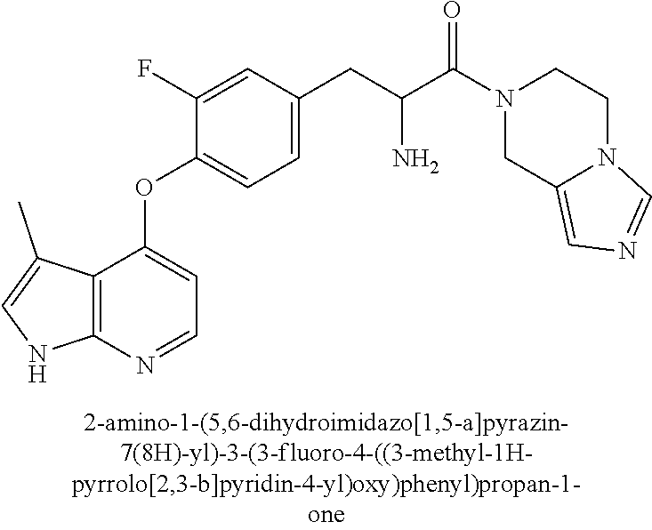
C1(F)=CC(CC(C(N2CCN3C(=CN=C3)C2)=O)N)=CC=C1OC1=CC=NC2=C1C(C)=CN2
